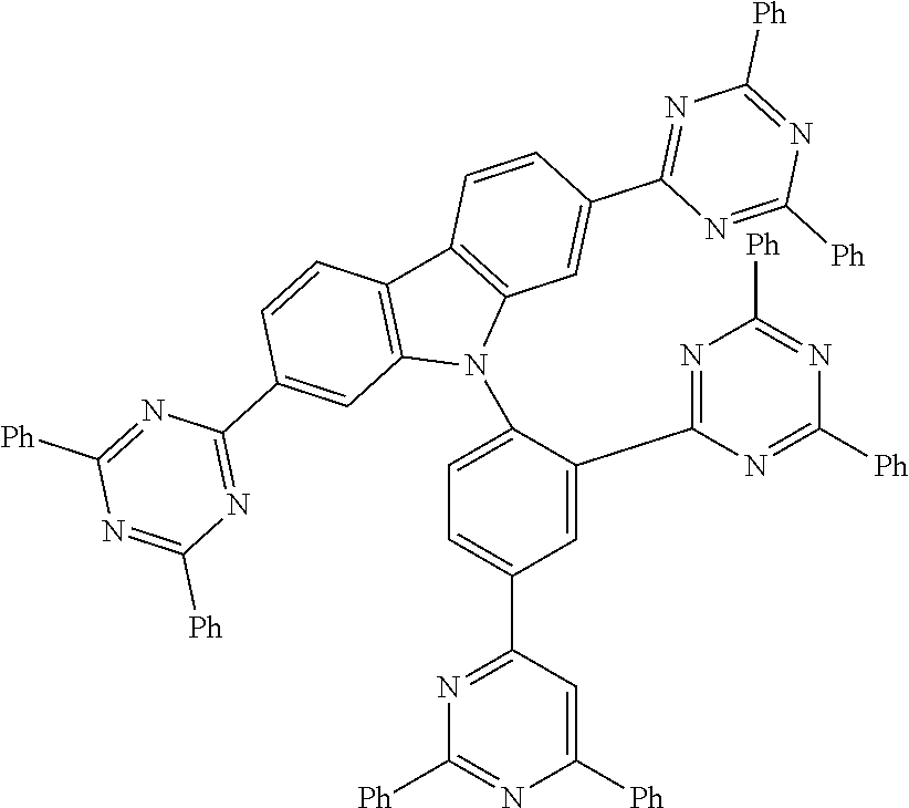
C1=C(C2=NC([Ph])=NC([Ph])=N2)C(N2C3=C(C4=C2C=C(C2=NC([Ph])=NC([Ph])=N2)C=C4)C=CC(C2=NC([Ph])=NC([Ph])=N2)=C3)=CC=C1C1=NC([Ph])=NC([Ph])=C1
